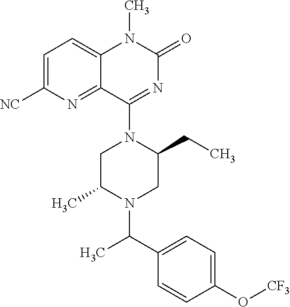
C1=C([NC])N=C2C(=C1)N(C)C(=O)N=C2N1CC(C)N(C(C2=CC=C(O[CF3])C=C2)C)CC1CC
